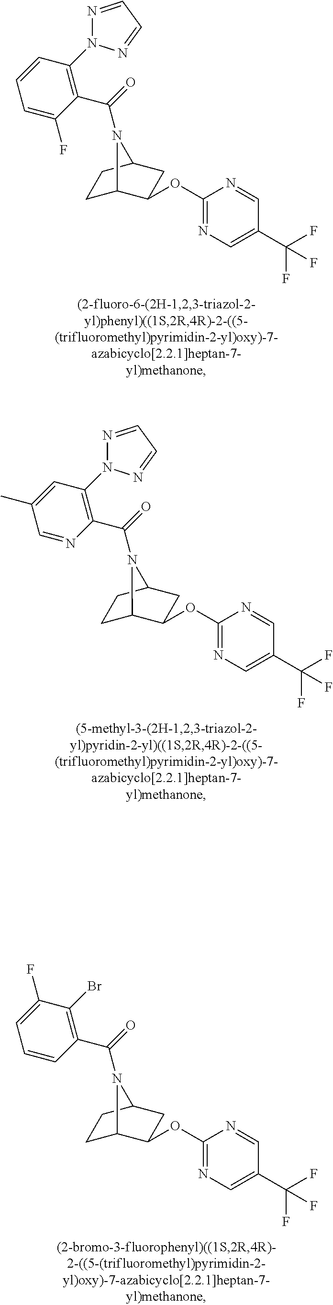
C1C2C(OC3=NC=C(C(F)(F)F)C=N3)CC(C1)N2C(=O)C1=C(N2N=CC=N2)C=CC=C1F.C1C2C(OC3=NC=C(C(F)(F)F)C=N3)CC(C1)N2C(=O)C1=C(N2N=CC=N2)C=C(C)C=N1.C1C2C(OC3=NC=C(C(F)(F)F)C=N3)CC(C1)N2C(=O)C1=C(Br)C(F)=CC=C1
